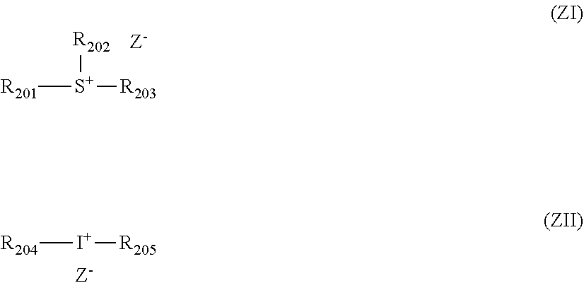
[R201][S+]([R202])[R203].[R204][I+][R205]
